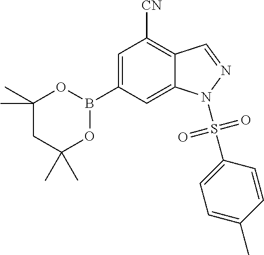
C1=C(B2OC(C)(C)CC(C)(C)O2)C=C2C(=C1[CN])C=NN2S(=O)(=O)C1=CC=C(C)C=C1
